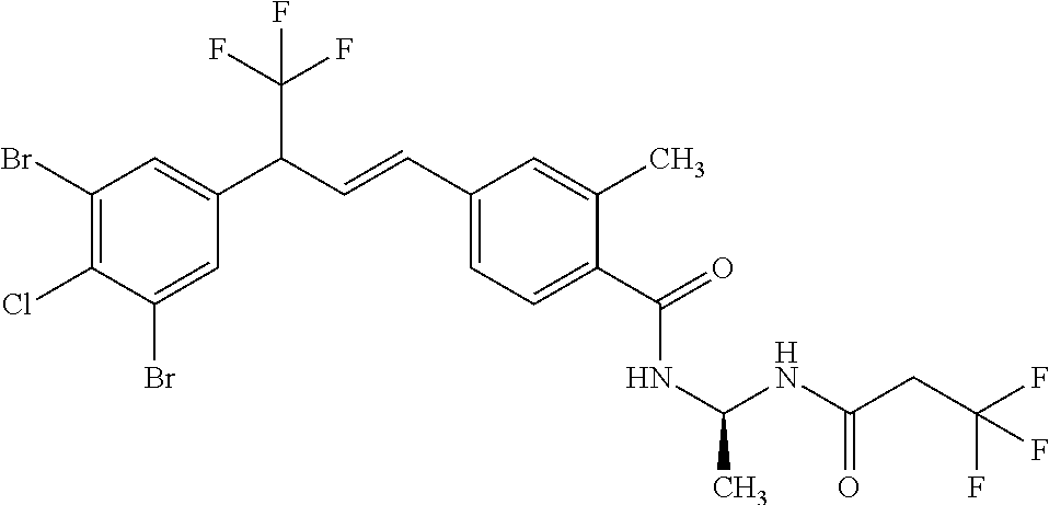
C1(Br)=C(Cl)C(Br)=CC(C(C=CC2=CC=C(C(=O)NC(NC(CC(F)(F)F)=O)C)C(C)=C2)C(F)(F)F)=C1
